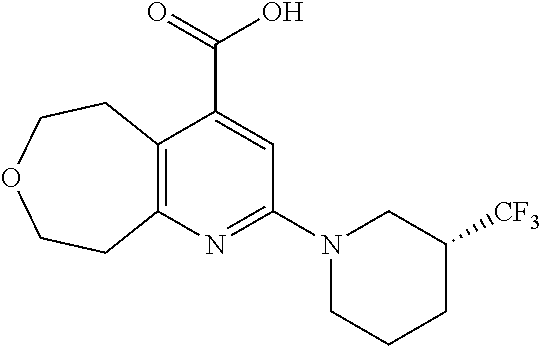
C12=C(N=C(N3CCCC([CF3])C3)C=C1C(=O)O)CCOCC2
